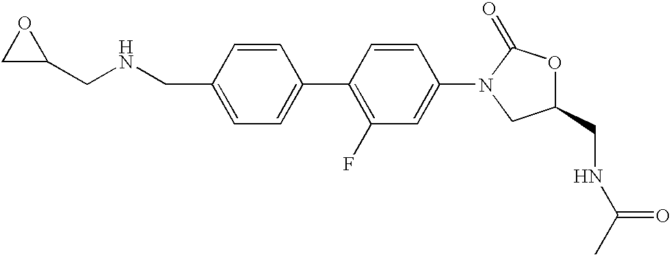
C1=C(CNCC2CO2)C=CC(C2=C(F)C=C(N3CC(CNC(C)=O)OC3=O)C=C2)=C1
